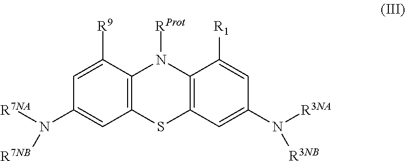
C12=C(C([R9])=CC(N([R7NA])[R7NB])=C1)N([RProt])C1=C(S2)C=C(N([R3NA])[R3NB])C=C1[R1]
